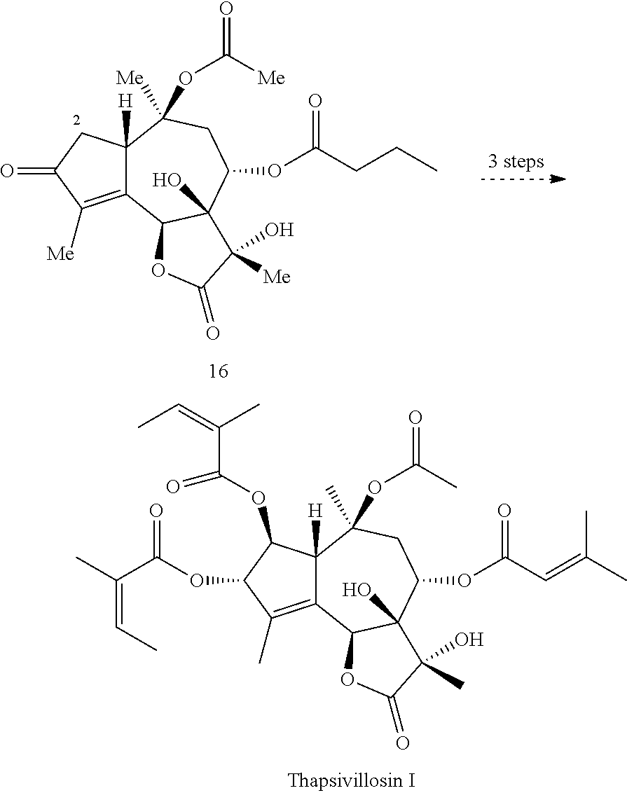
C12=C(C)C(OC(C(C)=CC)=O)C(OC(C(=CC)C)=O)C1([H])C(C)(OC(=O)C)CC(OC(C=C(C)C)=O)C1(O)C2OC(=O)C1(O)C.C12=C([Me])C(=O)CC1([H])C([Me])(OC(=O)[Me])CC(OC(CCC)=O)C1(O)C2OC(=O)C1(O)[Me]
